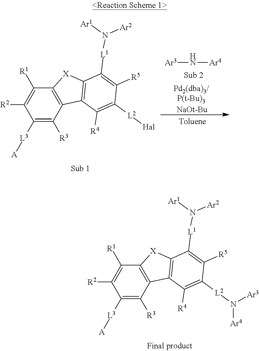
[Ar3]N[Ar4].[NaOt-Bu].C1([R1])=C([R2])C([L3][A])=C([R3])C2=C1[X]C1=C2C([R4])=C([L2][Hal])C([R5])=C1[L1]N([Ar1])[Ar2].C1([R1])=C([R2])C([L3][A])=C([R3])C2=C1[X]C1=C2C([R4])=C([L2]N([Ar4])[Ar3])C([R5])=C1[L1]N([Ar1])[Ar2]
